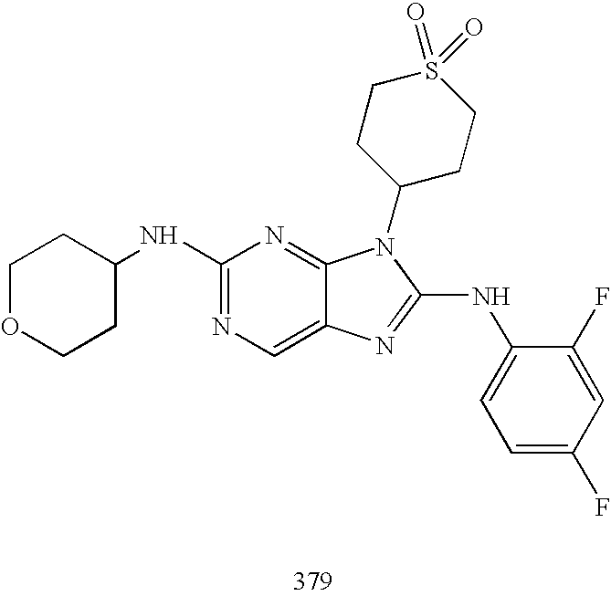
C1(NC2CCOCC2)=NC=C2C(=N1)N(C1CCS(=O)(=O)CC1)C(NC1=CC=C(F)C=C1F)=N2
